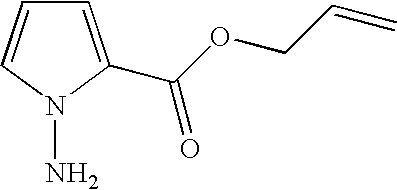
C1=C(C(OCC=C)=O)N(N)C=C1
